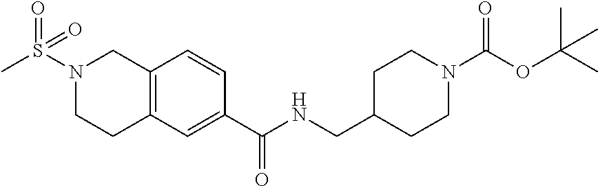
O=S(N1CCC2=C(C1)C=CC(C(NCC1CCN(C(OC(C)(C)C)=O)CC1)=O)=C2)(C)=O
